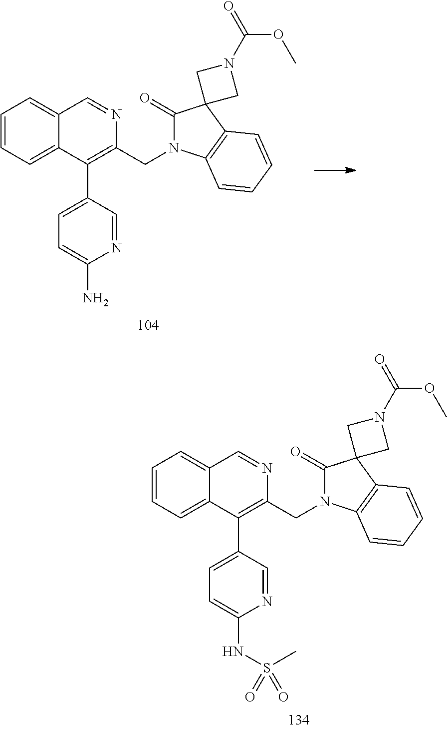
C1=CC=C2C(=C1)C=NC(CN1C(=O)C3(C4=C1C=CC=C4)CN(C(OC)=O)C3)=C2C1=CC=C(NS(C)(=O)=O)N=C1.C1=CC=C2C(=C1)C=NC(CN1C(=O)C3(C4=C1C=CC=C4)CN(C(OC)=O)C3)=C2C1=CC=C(N)N=C1
